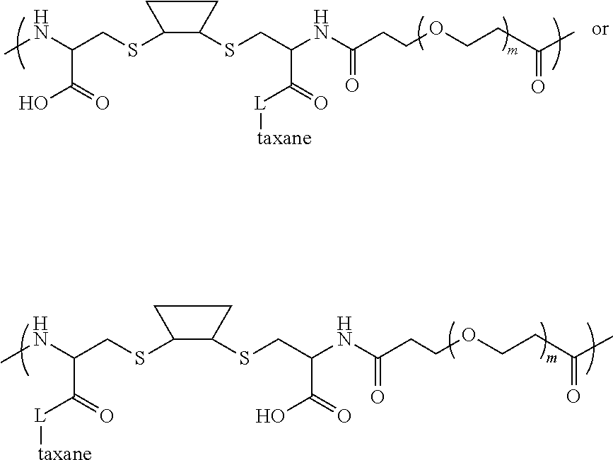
CNC(CSC1C(SCC(C(=O)[L][taxane])NC(=O)CCOCCC(=O)C)CC1)C(O)=O.CNC(CSC1C(SCC(C(=O)O)NC(=O)CCOCCC(=O)C)CC1)C([L][taxane])=O
